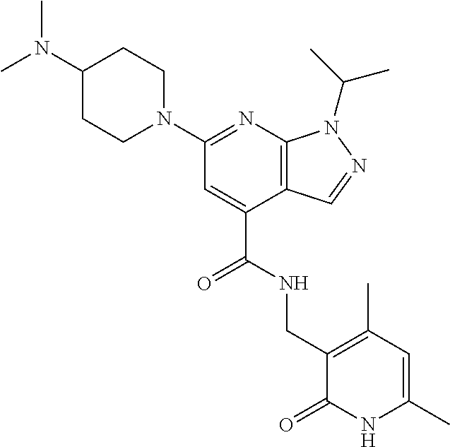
C(C1=CC(N2CCC(N(C)C)CC2)=NC2=C1C=NN2C(C)C)(NCC1=C(C)C=C(C)NC1=O)=O
